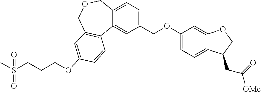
CS(CCCOC1=CC2=C(C3=CC(COC4=CC=C5C(=C4)OCC5CC(=O)[OMe])=CC=C3COC2)C=C1)(=O)=O
